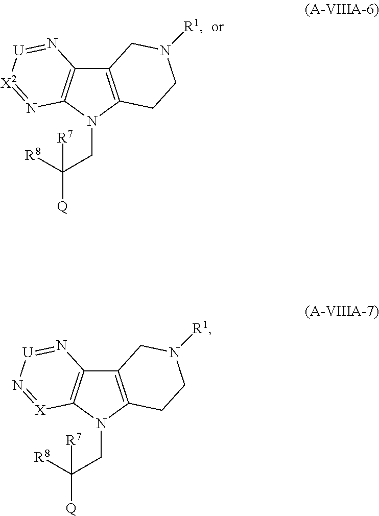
C12=C(N(CC([Q])([R8])[R7])C3=C1N=[U][X2]=N3)CCN([R1])C2.C12=C(N(CC([Q])([R8])[R7])C3=C1N=[U]N=[X]3)CCN([R1])C2
